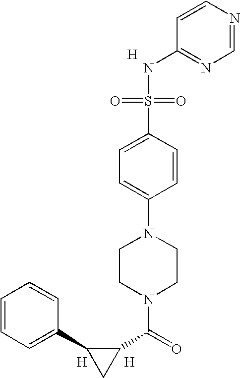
[H].C1(NS(=O)(=O)C2=CC=C(N3CCN(C(=O)C4C(C5=CC=CC=C5)C4)CC3)C=C2)=NC=NC=C1.[H].[H]
